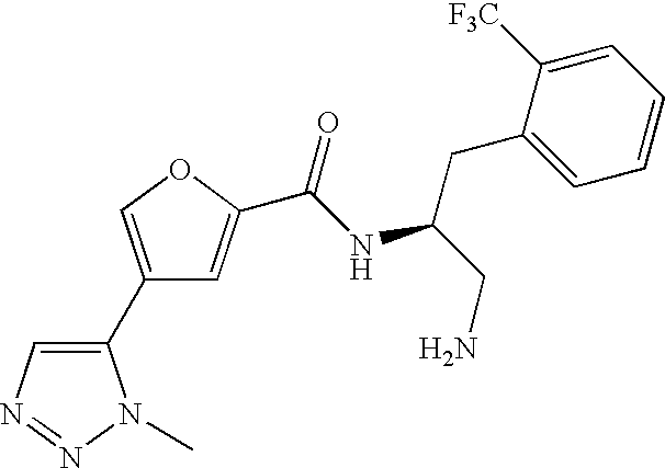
C1(C2=CN=NN2C)=COC(C(NC(CN)CC2=CC=CC=C2[F3C])=O)=C1
